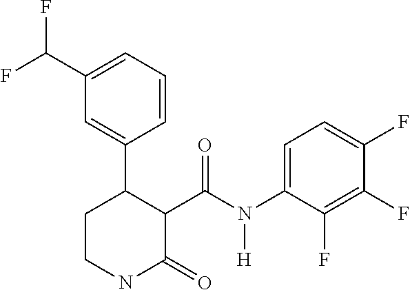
C1(C(F)F)=CC=CC(C2CCNC(=O)C2C(N(C2=CC=C(F)C(F)=C2F)[H])=O)=C1
